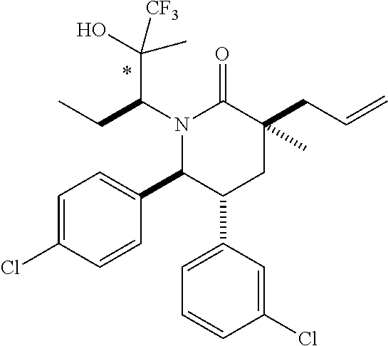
N1(C(CC)C(O)(C)[CF3])C(C2=CC=C(Cl)C=C2)C(C2=CC=CC(Cl)=C2)CC(CC=C)(C)C1=O
